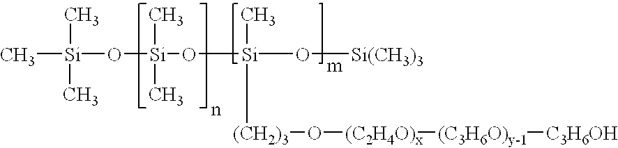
C[Si](O[Si](C)(C)O[Si](O[Si(CH3)3])([(CH2)3]O[(C2H4O)x][(C3H6O)y-1][C3H6OH])C)(C)C
